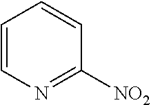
C1=CN=C([NO2])C=C1
